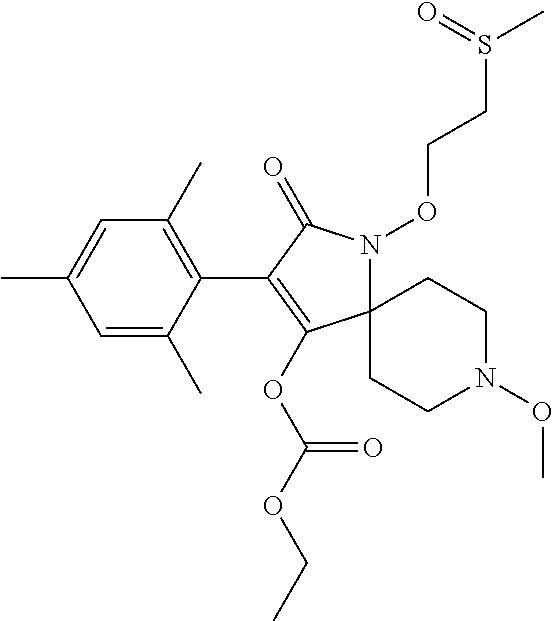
C1=C(C)C=C(C)C(C2=C(OC(OCC)=O)C3(N(OCCS(C)=O)C2=O)CCN(OC)CC3)=C1C
